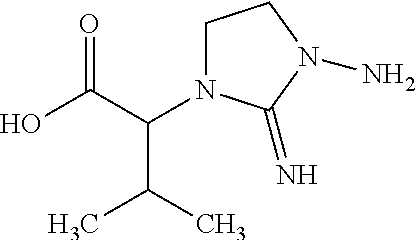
OC(C(C(C)C)N1CCN(N)C1=N)=O
